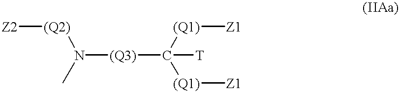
[Z2][(Q2)]N(C)[(Q3)]C([(Q1)][Z1])([(Q1)][Z1])[T]
